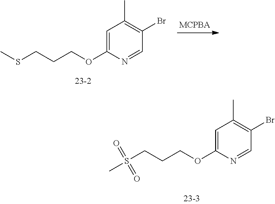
C1=C(OCCCSC)N=CC(Br)=C1C.C1=C(OCCCS(=O)(=O)C)N=CC(Br)=C1C
